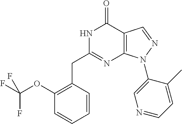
C1(OC(F)(F)F)=C(CC2=NC3=C(C(=O)N2)C=NN3C2=CN=CC=C2C)C=CC=C1
